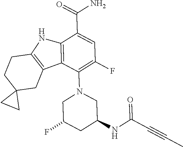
C12=C(C(N3CC(F)CC(NC(C#CC)=O)C3)=C(F)C=C1C(=O)N)C1=C(N2)CCC2(C1)CC2
